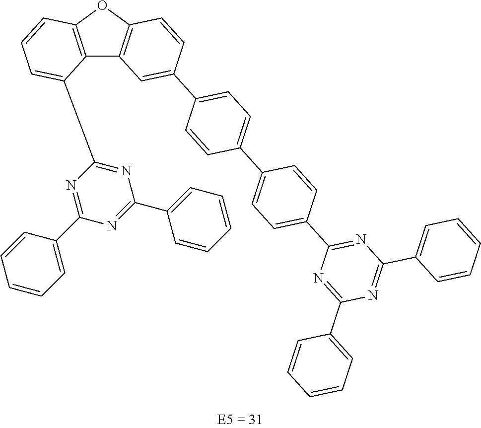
C12=C(OC3=C1C=C(C1=CC=C(C4=CC=C(C5=NC(C6=CC=CC=C6)=NC(C6=CC=CC=C6)=N5)C=C4)C=C1)C=C3)C=CC=C2C1=NC(C2=CC=CC=C2)=NC(C2=CC=CC=C2)=N1
